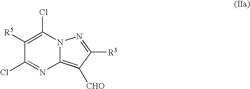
C1([R5])=C(Cl)N2C(=C([CHO])C([R3])=N2)N=C1Cl
